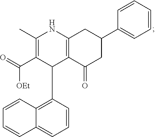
C1(C)=C(C([OEt])=O)C(C2=C3C(=CC=C2)C=CC=C3)C2=C(N1)CC(C1=CC=CC=C1)CC2=O
